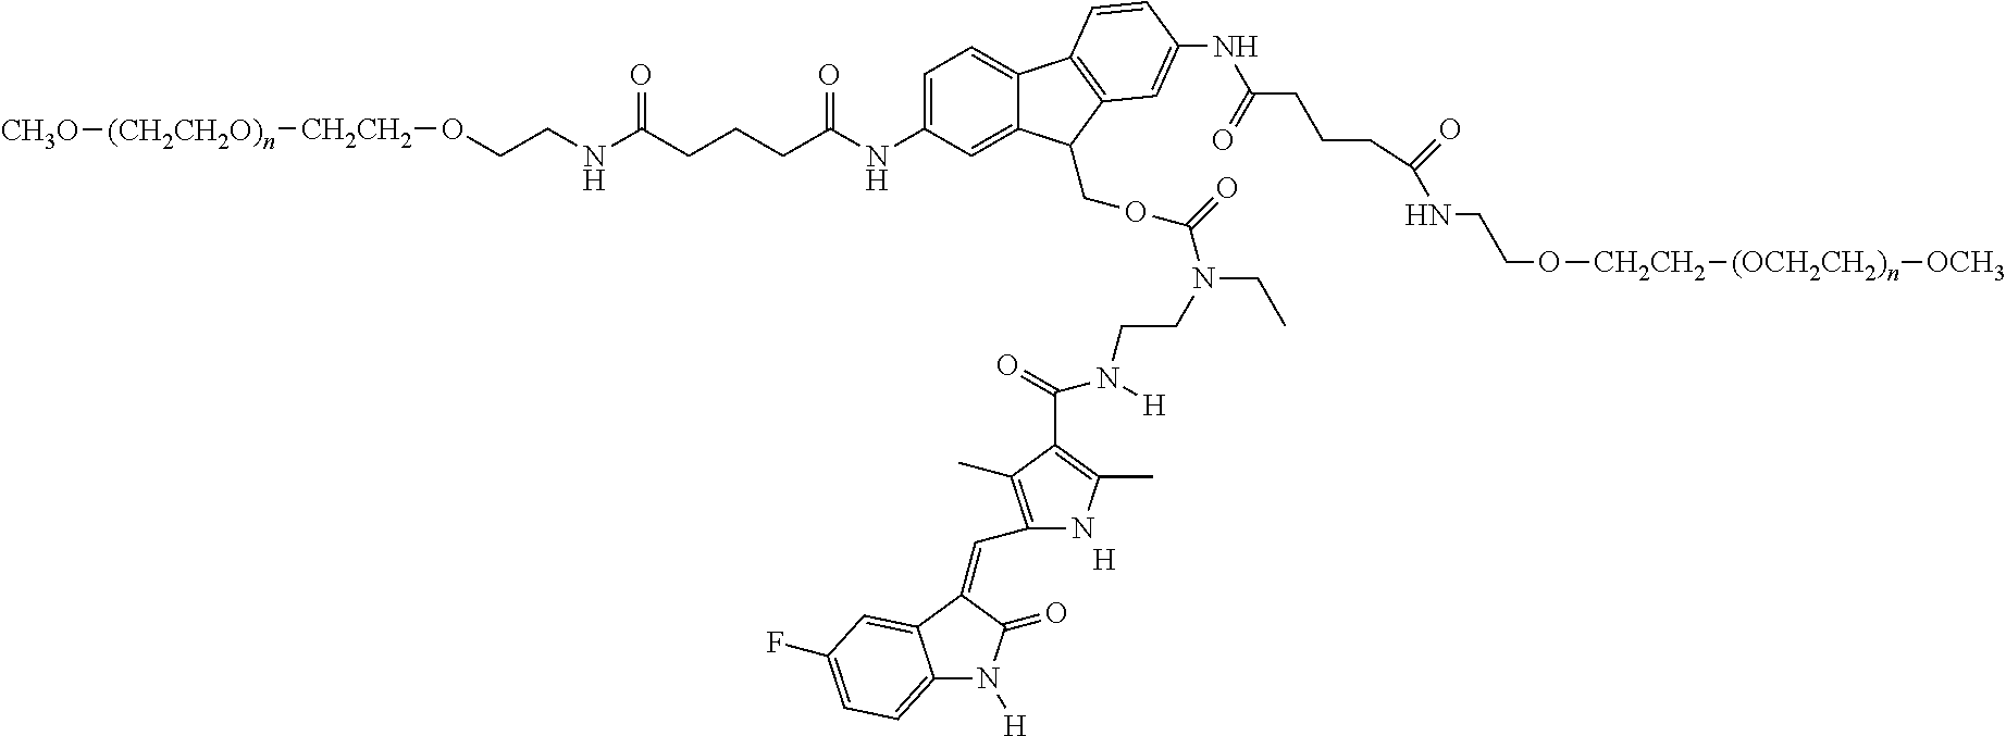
C1=C(NC(CCCC(NCCO[CH2CH2][(CH2CH2O)n][CH3O])=O)=O)C=C2C(=C1)C1=C(C2COC(N(CC)CCN(C(C2=C(C)NC(C=C3C(=O)N([H])C4=CC=C(F)C=C43)=C2C)=O)[H])=O)C=C(NC(CCCC(NCCO[CH2CH2][(OCH2CH2)n][OCH3])=O)=O)C=C1.[H]
